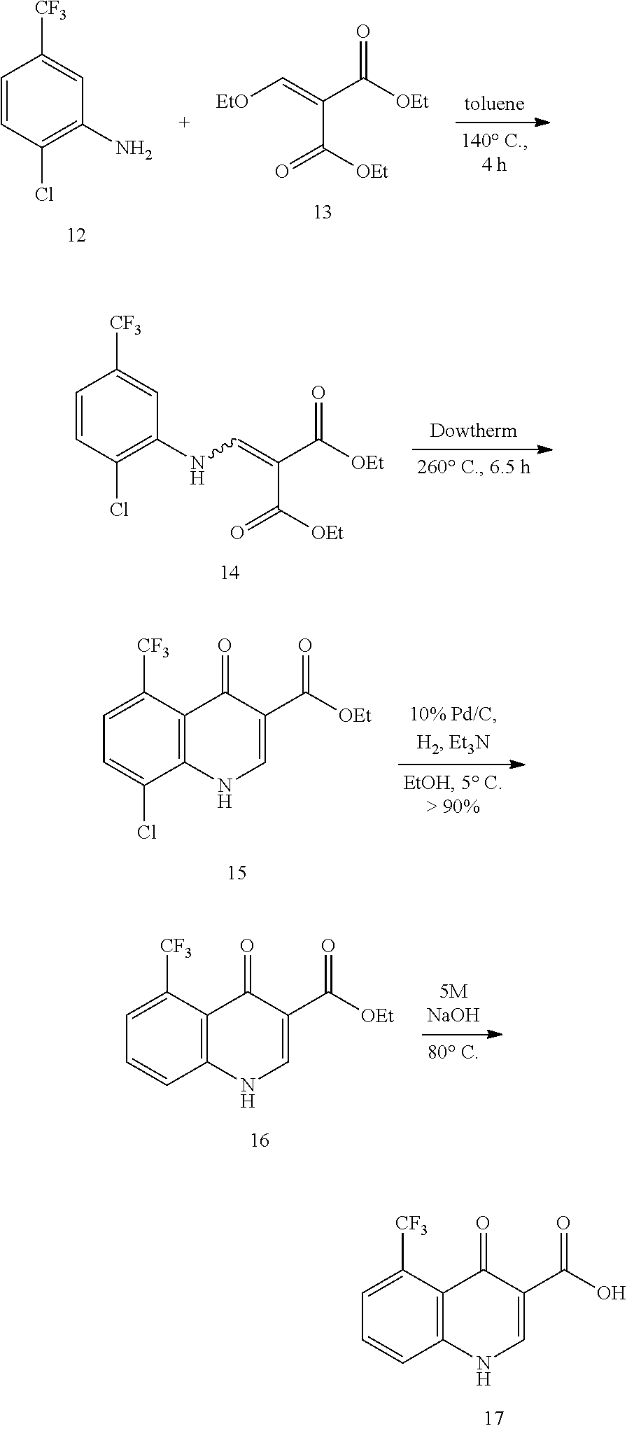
C1=CC(Cl)=C(N)C=C1[CF3].[EtO]C=C(C([OEt])=O)C([OEt])=O.C1=CC(Cl)=C(NC=C(C([OEt])=O)C([OEt])=O)C=C1[CF3].C12=C(C([CF3])=CC=C1)C(=O)C(C(O)=O)=CN2.C12=C(C([CF3])=CC=C1Cl)C(=O)C(C([OEt])=O)=CN2.C12=C(C([CF3])=CC=C1)C(=O)C(C([OEt])=O)=CN2
